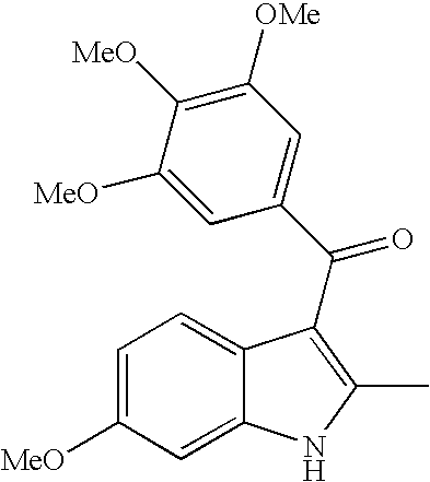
C1=C([MeO])C([MeO])=C([OMe])C=C1C(=O)C1=C(C)NC2=CC([MeO])=CC=C21
